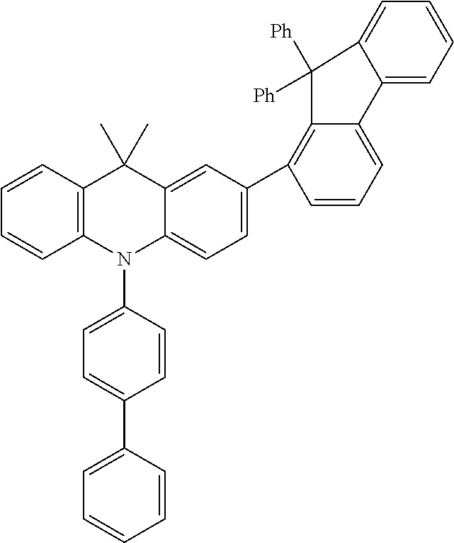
C1=CC2=C(C=C1)N(C1=CC=C(C3=CC=CC=C3)C=C1)C1=CC=C(C3=C4C(=CC=C3)C3=CC=CC=C3C4([Ph])[Ph])C=C1C2(C)C
